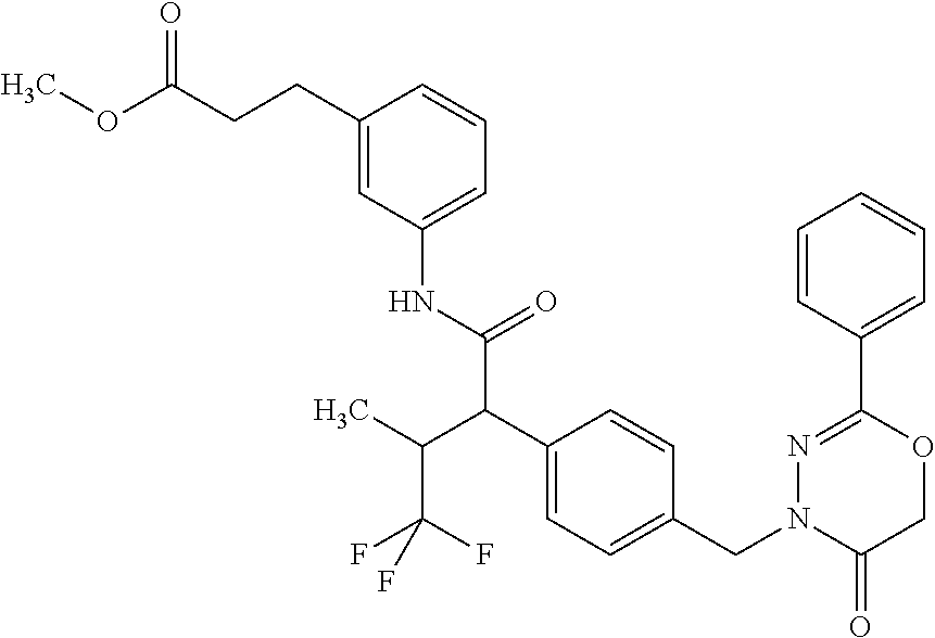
C1=CC(C2=NN(CC3=CC=C(C(C(NC4=CC=CC(CCC(OC)=O)=C4)=O)C(C)C(F)(F)F)C=C3)C(=O)CO2)=CC=C1
